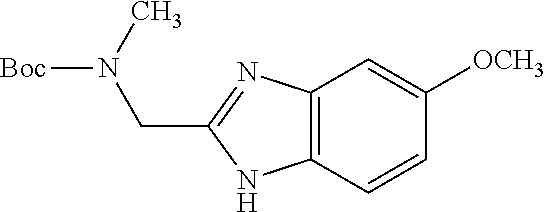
C12=C(C=CC([OCH3])=C1)NC(CN([Boc])C)=N2
